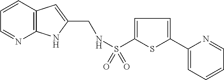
C1=CC2=C(N=C1)NC(CNS(=O)(=O)C1=CC=C(C3=CC=CC=N3)S1)=C2
